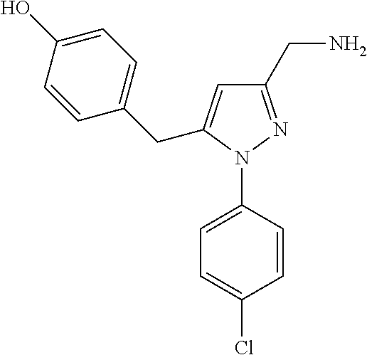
C1=C(N2N=C(CN)C=C2CC2=CC=C(O)C=C2)C=CC(Cl)=C1
